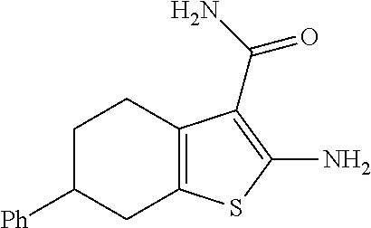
C1C([Ph])CC2=C(C1)C(C(N)=O)=C(N)S2
